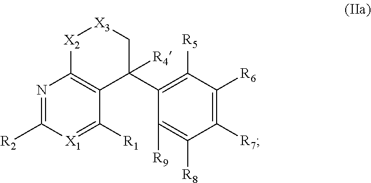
N1=C([R2])[X1]=C([R1])C2=C1[X2][X3]CC2(C1=C([R5])C([R6])=C([R7])C([R8])=C1[R9])[R4]
